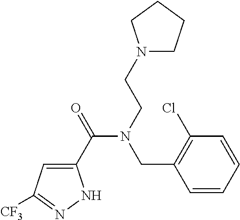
C1(C(=O)N(CCN2CCCC2)CC2=C(Cl)C=CC=C2)=CC([CF3])=NN1
